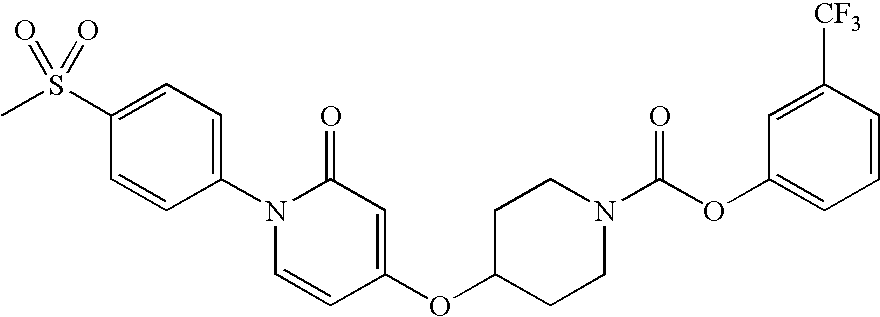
C1(S(C)(=O)=O)=CC=C(N2C=CC(OC3CCN(C(OC4=CC=CC([CF3])=C4)=O)CC3)=CC2=O)C=C1
